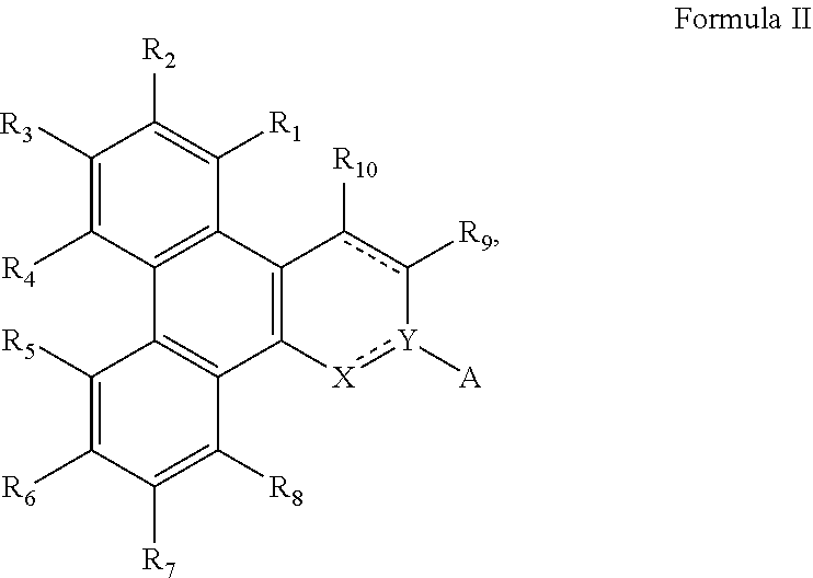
C1([R3])=C([R4])C2=C(C([R1])=C1[R2])C1=C(C3=C2C([R5])=C([R6])C([R7])=C3[R8])[X]:[Y]([A])-c([R9])c1[R10]
